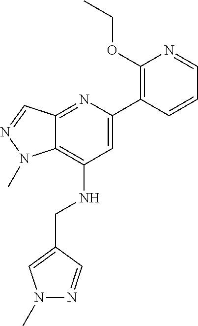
C1=C(C2=C(OCC)N=CC=C2)N=C2C(=C1NCC1=CN(C)N=C1)N(C)N=C2
